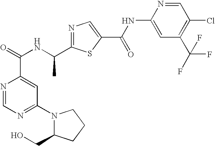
N1=C(C(NC(=O)C2=CC(N3C(CO)CCC3)=NC=N2)C)SC(C(NC2=CC(C(F)(F)F)=C(Cl)C=N2)=O)=C1
